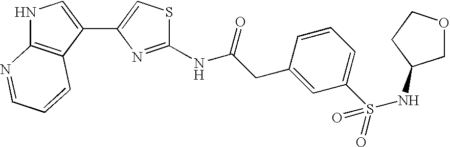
N1C2=C(C(C3=CSC(NC(CC4=CC(S(NC5COCC5)(=O)=O)=CC=C4)=O)=N3)=C1)C=CC=N2
